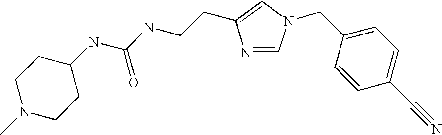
C1N(C)CCC(NC(NCCC2=CN(CC3=CC=C(C#N)C=C3)C=N2)=O)C1
